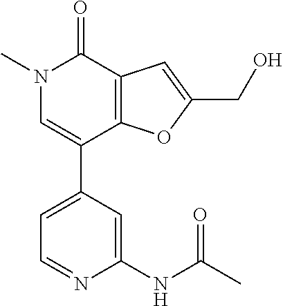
N1(C)C=C(C2=CC=NC(NC(C)=O)=C2)C2=C(C1=O)C=C(CO)O2
